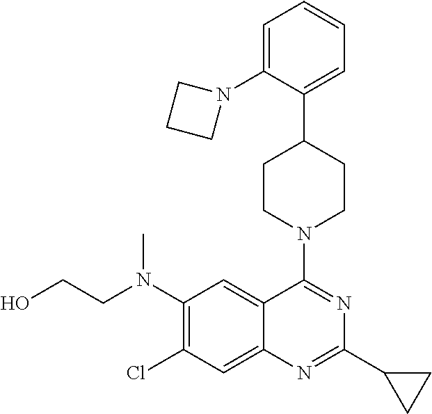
C1(N(CCO)C)=C(Cl)C=C2C(=C1)C(N1CCC(C3=CC=CC=C3N3CCC3)CC1)=NC(C1CC1)=N2
